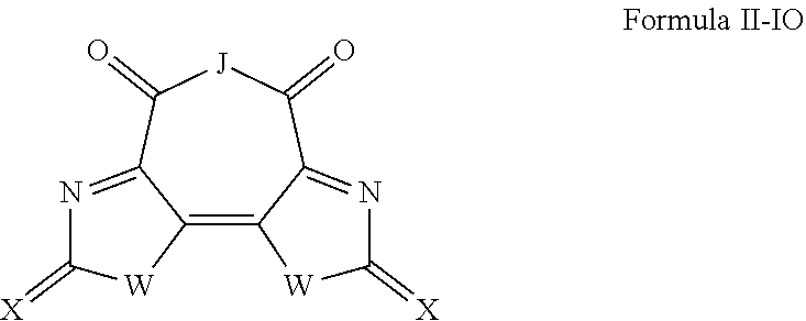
C12=C3C(=NC(=[X])[W]3)C(=O)[J]C(=O)C1=NC(=[X])[W]2
